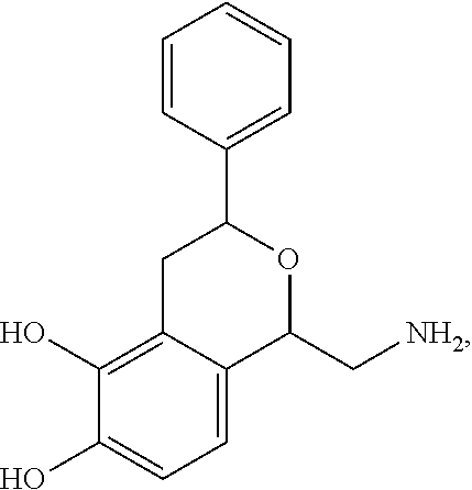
C12=CC=C(O)C(O)=C1CC(C1=CC=CC=C1)OC2C[NH2]
